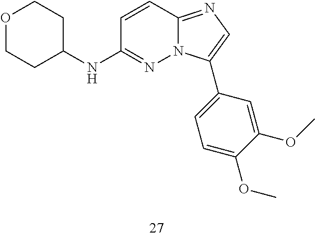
C1(NC2=NN3C(=NC=C3C3=CC=C(OC)C(OC)=C3)C=C2)CCOCC1
